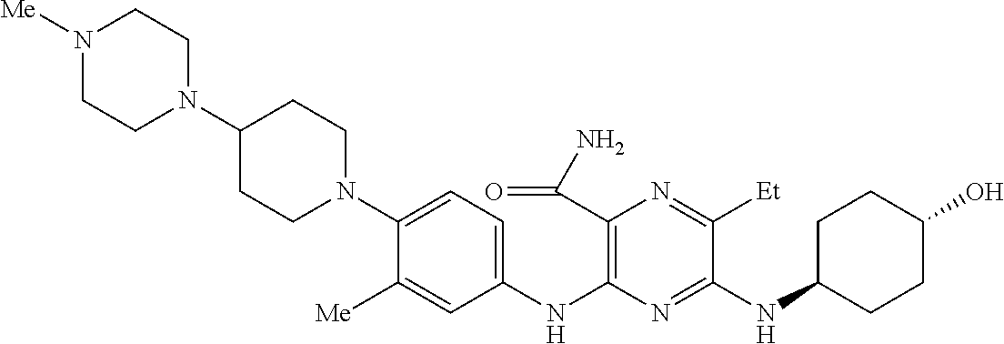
C1(NC2=C(C(N)=O)N=C([Et])C(NC3CCC(O)CC3)=N2)=CC=C(N2CCC(N3CCN([Me])CC3)CC2)C([Me])=C1
